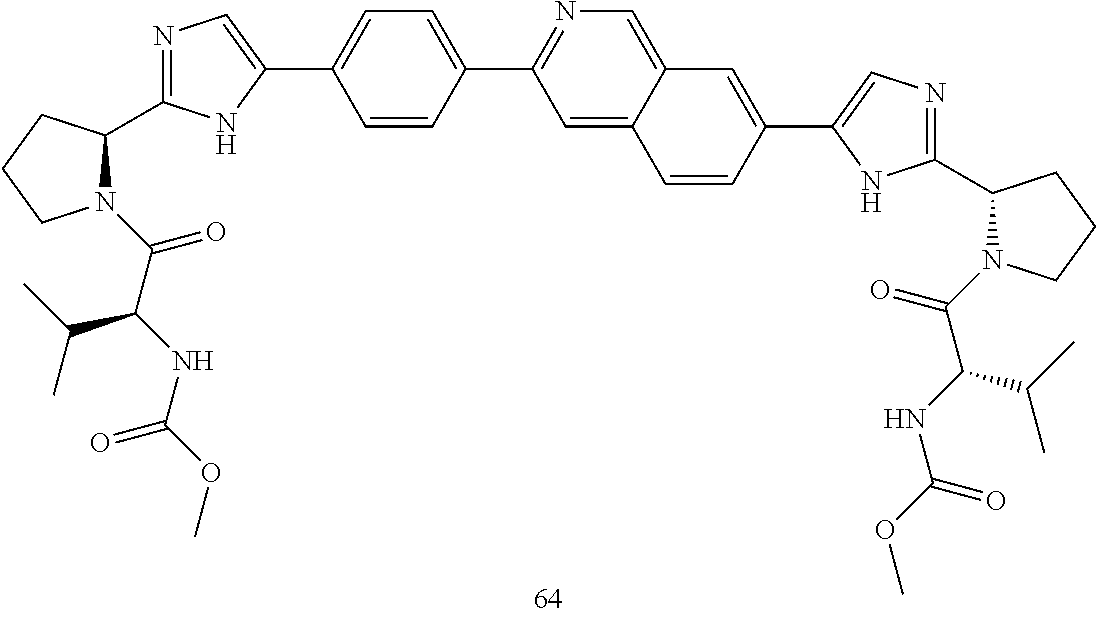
C1(C2=NC=C3C(=C2)C=CC(C2=CN=C(C4N(C(C(NC(OC)=O)C(C)C)=O)CCC4)N2)=C3)=CC=C(C2=CN=C(C3N(C(C(NC(OC)=O)C(C)C)=O)CCC3)N2)C=C1
